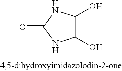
C1(O)C(O)NC(=O)N1
